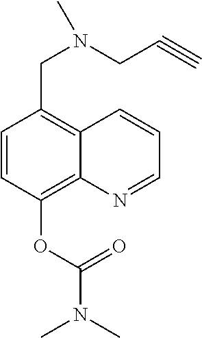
C1=CC(OC(N(C)C)=O)=C2C(=C1CN(CC#C)C)C=CC=N2
